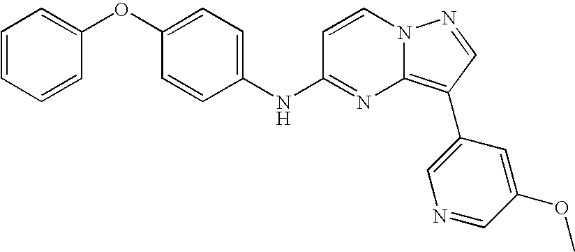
C1(OC2=CC=CC=C2)=CC=C(NC2=NC3=C(C4=CN=CC(OC)=C4)C=NN3C=C2)C=C1
